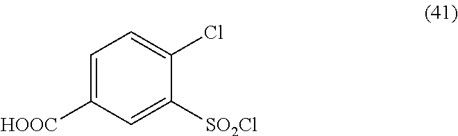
C1=C([HOOC])C=C([SO2Cl])C(Cl)=C1
